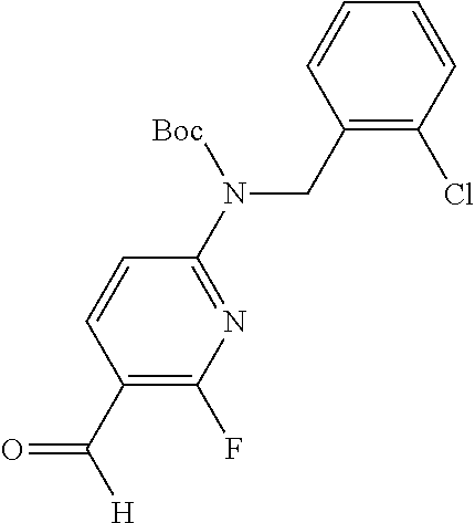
C1(CN(C2=NC(F)=C(C([H])=O)C=C2)[Boc])=C(Cl)C=CC=C1
